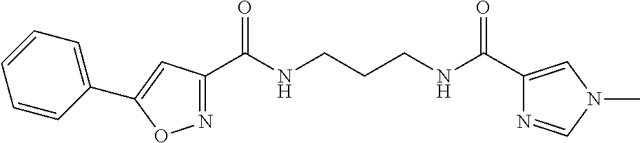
C1(C(NCCCNC(C2=CN(C)C=N2)=O)=O)=NOC(C2=CC=CC=C2)=C1
